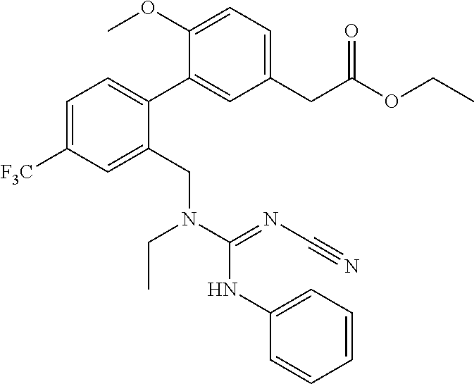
C1=C([F3C])C=C(CN(CC)C(NC2=CC=CC=C2)=NC#N)C(C2=CC(CC(OCC)=O)=CC=C2OC)=C1
